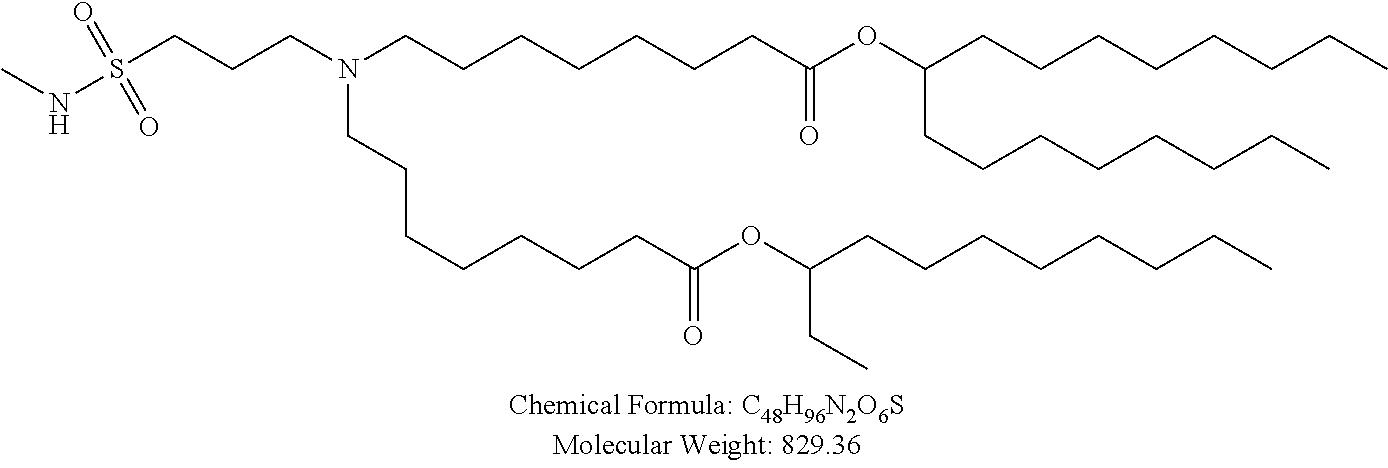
O(C(CC)CCCCCCCC)C(CCCCCCCN(CCCCCCCC(=O)OC(CCCCCCCC)CCCCCCCC)CCCS(=O)(=O)NC)=O
